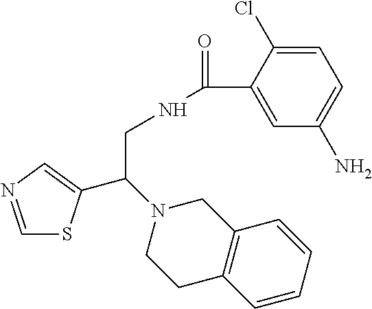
C1=NC=C(C(N2CCC3=C(C2)C=CC=C3)CNC(=O)C2=CC(N)=CC=C2Cl)S1
